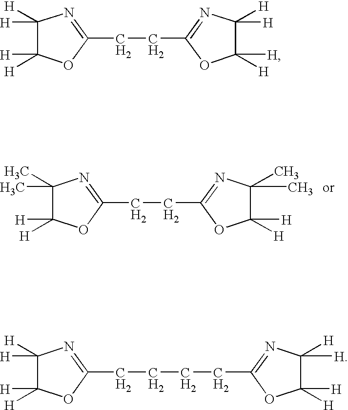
C1(C)(C)C([H])([H])OC(CCC2=NC(C)(C)C([H])([H])O2)=N1.C1([H])([H])C([H])([H])OC(CCC2=NC([H])([H])C([H])([H])O2)=N1.C1([H])([H])C([H])([H])OC(CCCCC2=NC([H])([H])C([H])([H])O2)=N1
